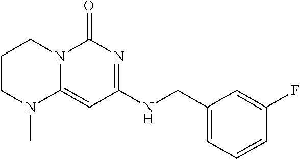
C1(CNC2=NC(=O)N3C(=C2)N(C)CCC3)=CC=CC(F)=C1
